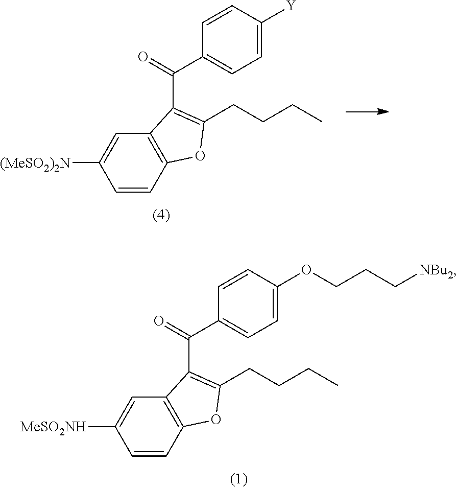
C1=CC2=C(C=C1[(MeSO2)2N])C(C(=O)C1=CC=C([Y])C=C1)=C(CCCC)O2.C1=CC2=C(C=C1[MeSO2NH])C(C(=O)C1=CC=C(OCCC[NBu2])C=C1)=C(CCCC)O2
